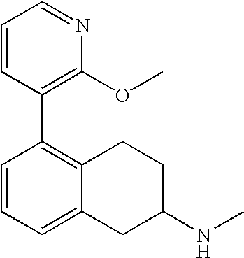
C1(C2=C3C(=CC=C2)CC(NC)CC3)=C(OC)N=CC=C1
